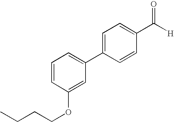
C1=CC(C([H])=O)=CC=C1C1=CC=CC(OCCCC)=C1
